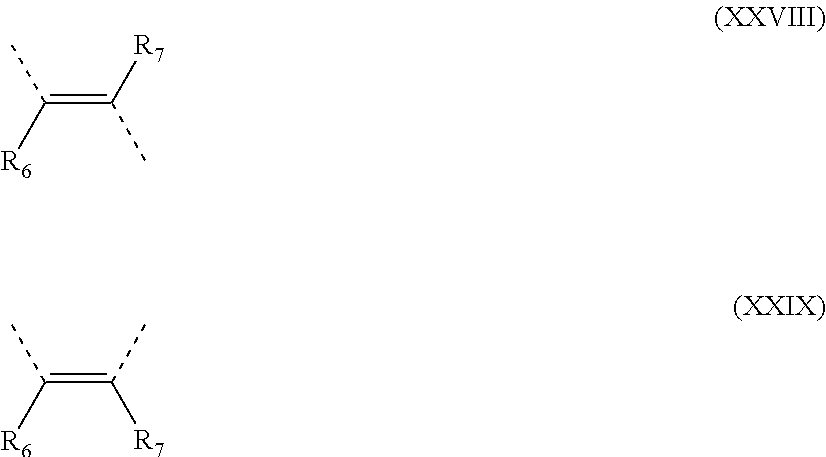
C(=C([R7])C)([R6])C.C(=C([R7])C)([R6])C
